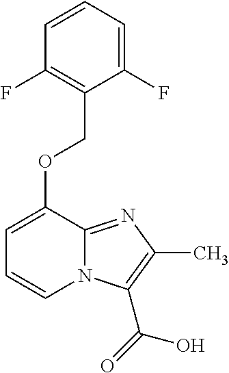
N12C(=NC(C)=C1C(O)=O)C(OCC1=C(F)C=CC=C1F)=CC=C2
